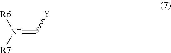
[N+](=C[Y])([R6])[R7]
